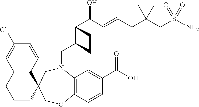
C1CC2(C3=C(C1)C=C(Cl)C=C3)COC1=C(N(CC3C(C(O)C=CCC(CS(N)(=O)=O)(C)C)CC3)C2)C=C(C(O)=O)C=C1
